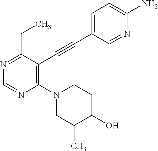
N1=C(CC)C(C#CC2=CC=C(N)N=C2)=C(N2CC(C)C(O)CC2)N=C1
